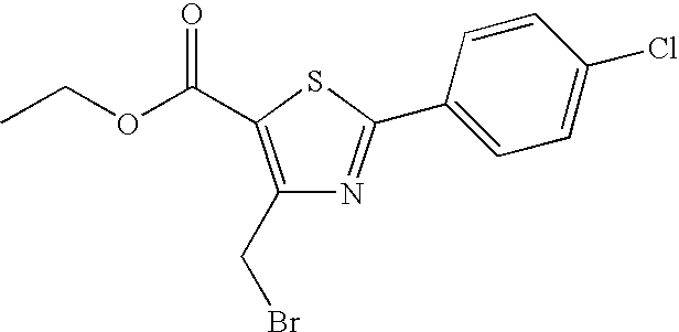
C1=CC(C2=NC(CBr)=C(C(=O)OCC)S2)=CC=C1Cl
